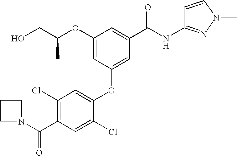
C1(OC2=CC(C(NC3=NN(C)C=C3)=O)=CC(OC(CO)C)=C2)=CC(Cl)=C(C(=O)N2CCC2)C=C1Cl
